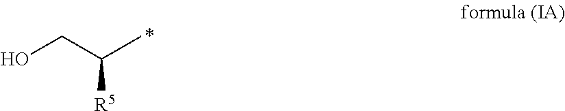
OCC(C)[R5]
